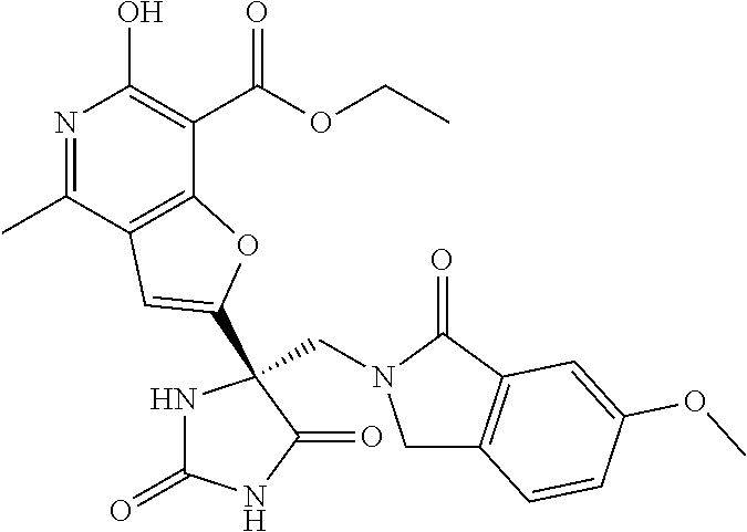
N1=C(C)C2=C(C(C(OCC)=O)=C1O)OC(C1(CN3CC4=C(C3=O)C=C(OC)C=C4)NC(=O)NC1=O)=C2
